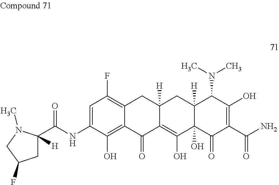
C1C(C(NC2=CC(F)=C3C(=C2O)C(=O)C2=C(O)C4(O)C([H])(CC2([H])C3)C(N(C)C)C(O)=C(C(N)=O)C4=O)=O)([H])N(C)CC1F
